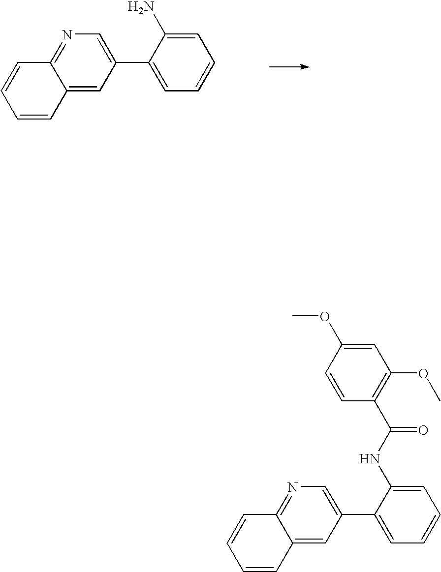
C12=NC=C(C3=CC=CC=C3N)C=C1C=CC=C2.C12=NC=C(C3=CC=CC=C3NC(=O)C3=C(OC)C=C(OC)C=C3)C=C1C=CC=C2
